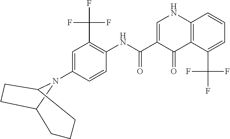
C1(N2C3CCC2CCC3)=CC(C(F)(F)F)=C(NC(C2=CNC3=C(C2=O)C(C(F)(F)F)=CC=C3)=O)C=C1
